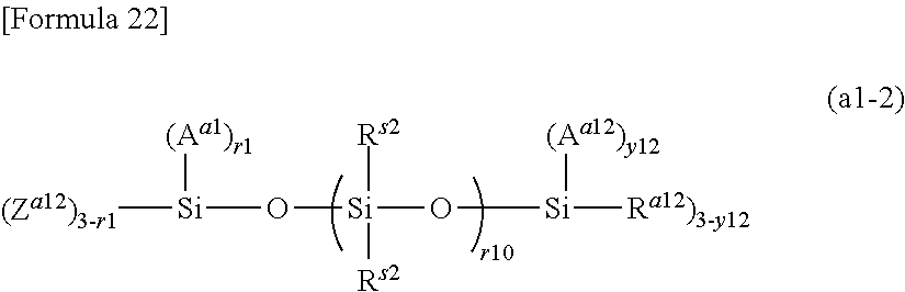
[(Za12)3-r1][Si]([(Aa1)r1])O[Si]([Rs2])([Rs2])O[Si]([(Aa12)y12])[Ra12)3-y12]
